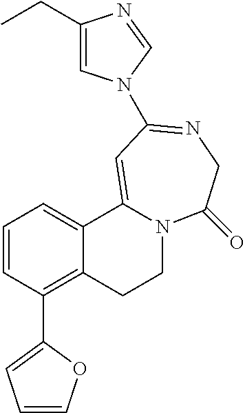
C1=CC(C2=CC=CO2)=C2C(=C1)C1=CC(N3C=C(CC)N=C3)=NCC(=O)N1CC2
